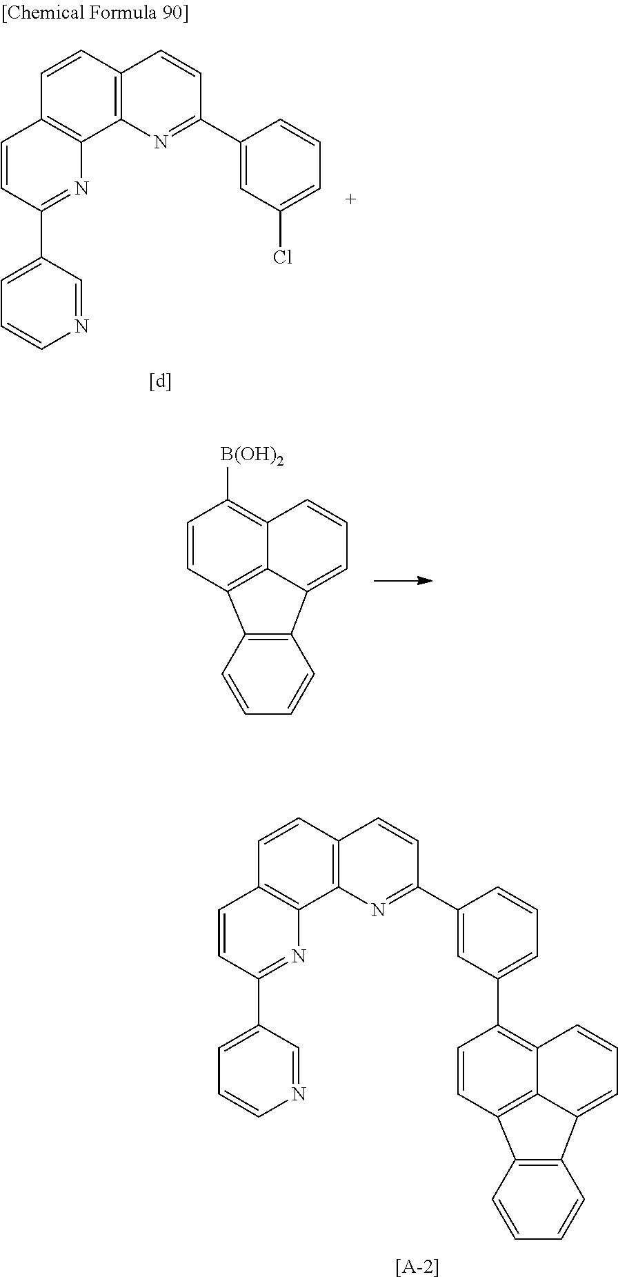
[[A-2]].C12=C(C3=C(C=C1)C=CC(C1=CC(C4=C5C6=C(C=C4)C4=C(C6=CC=C5)C=CC=C4)=CC=C1)=N3)N=C(C1=CC=CN=C1)C=C2.C12=C(C3=C(C=C1)C=CC(C1=CC(Cl)=CC=C1)=N3)N=C(C1=CC=CN=C1)C=C2.C1=CC2=C3C(=C1[B(OH)2])C=CC=C3C1=C2C=CC=C1
